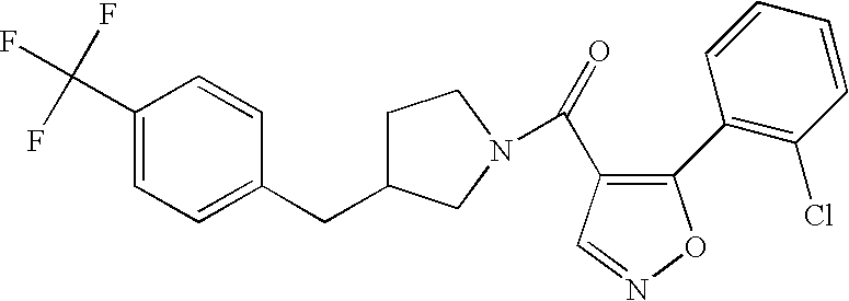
O=C(C1=C(C2=C(Cl)C=CC=C2)ON=C1)N1CC(CC2=CC=C(C(F)(F)F)C=C2)CC1
